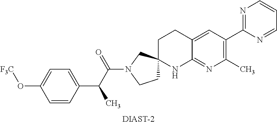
C1=CC(C(C(N2CCC3(C2)CCC2=CC(C4=NC=CC=N4)=C(C)N=C2N3)=O)C)=CC=C1O[F3C].[DIAST-2]
